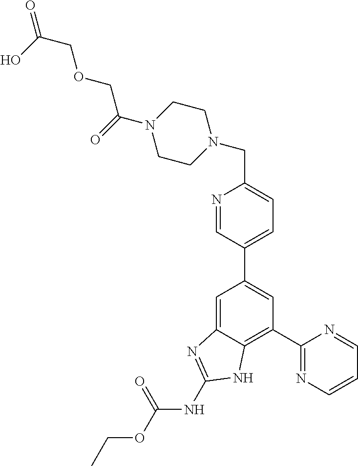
C1=C2C(=C(C3=NC=CC=N3)C=C1C1=CC=C(CN3CCN(C(=O)COCC(=O)O)CC3)N=C1)NC(NC(OCC)=O)=N2
